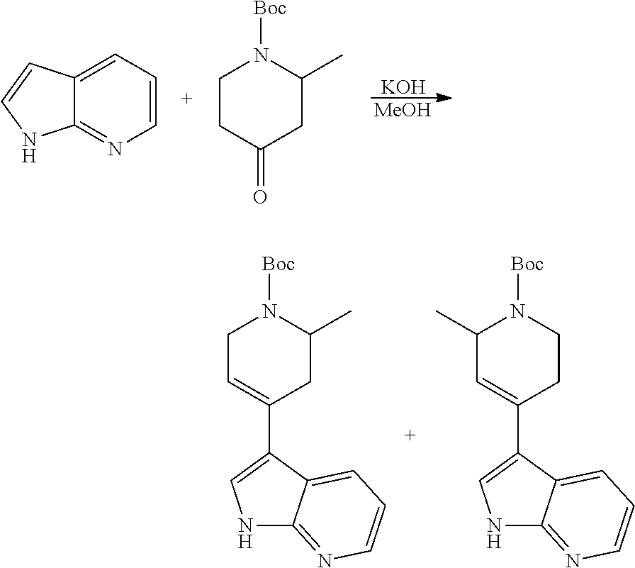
[KOH].[MeOH].C12=CC=CN=C1NC=C2.C1CC(=O)CC(C)N1[Boc].N1C2=NC=CC=C2C(C2=CCN([Boc])C(C)C2)=C1.N1C2=NC=CC=C2C(C2=CC(C)N([Boc])CC2)=C1
